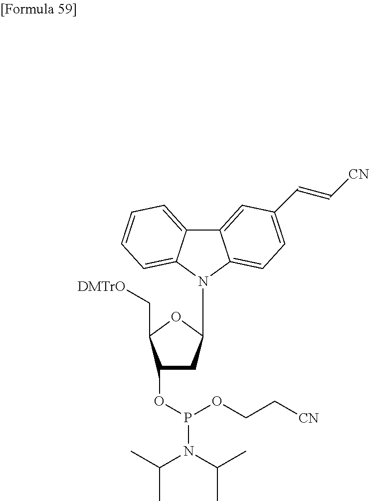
C12=CC(C=C[CN])=CC=C1N(C1CC(OP(OCC[CN])N(C(C)C)C(C)C)C(C[DMTrO])O1)C1=CC=CC=C21
